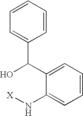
C1=CC=CC(C(C2=CC=CC=C2N[X])O)=C1
